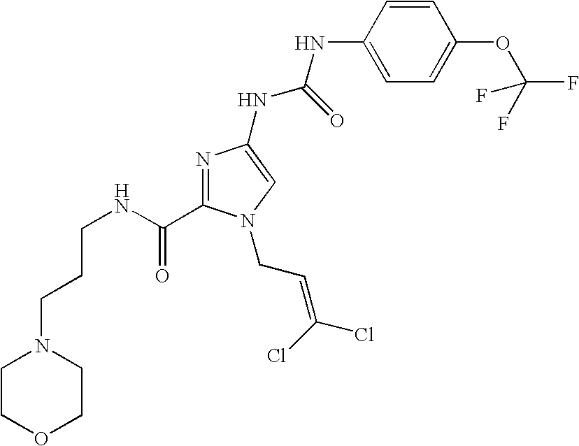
C(CNC(=O)C1=NC(NC(NC2=CC=C(OC(F)(F)F)C=C2)=O)=CN1CC=C(Cl)Cl)CN1CCOCC1
